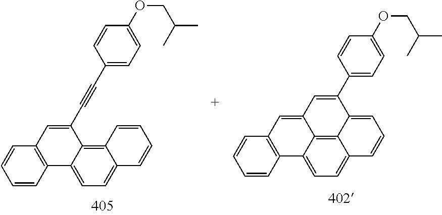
C1=CC=CC2=C1C=C(C#CC1=CC=C(OCC(C)C)C=C1)C1=C3C(=CC=C21)C=CC=C3.C1=CC=CC2=C1C=C1C3=C4C(=CC=C23)C=CC=C4C(C2=CC=C(OCC(C)C)C=C2)=C1
